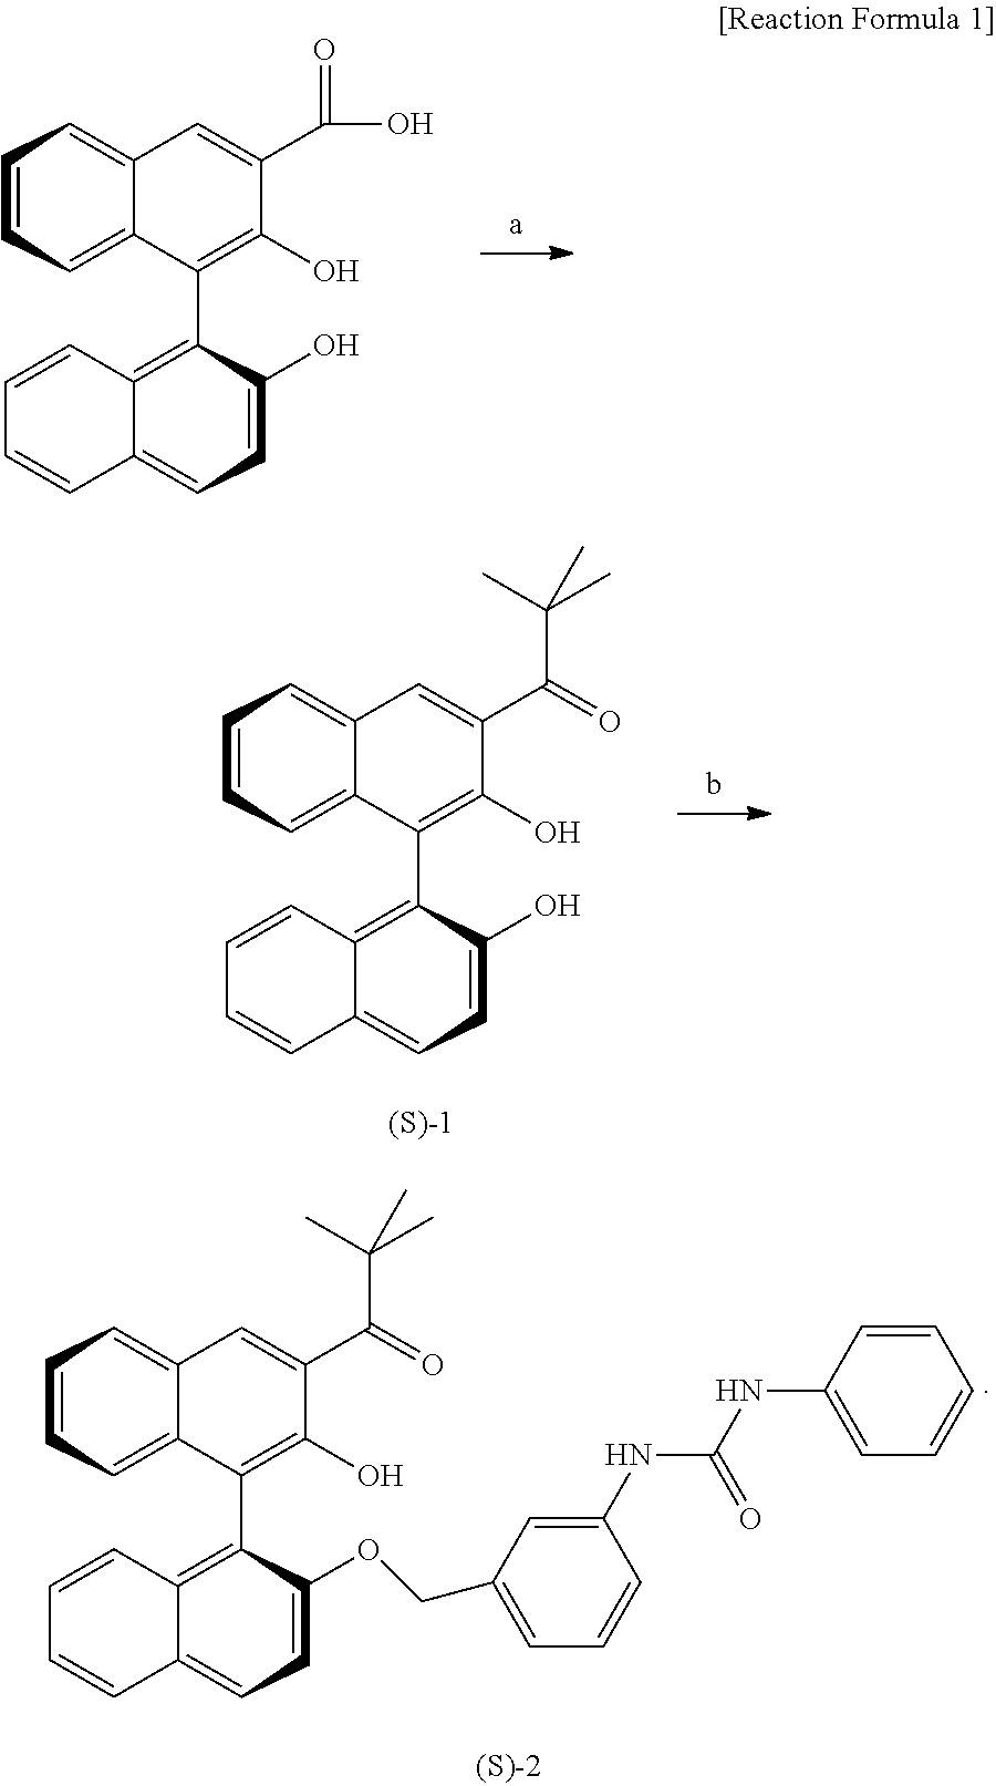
C1=CC=C2C(=C1)C=C(C(O)=O)C(O)=C2C1=C2C(=CC=C1O)C=CC=C2.C1=CC=C2C(=C1)C=C(C(C(C)(C)C)=O)C(O)=C2C1=C2C(=CC=C1O)C=CC=C2.C1=CC=C2C(=C1)C=C(C(C(C)(C)C)=O)C(O)=C2C1=C2C(=CC=C1OCC1=CC=CC(NC(=O)NC3=CC=CC=C3)=C1)C=CC=C2
